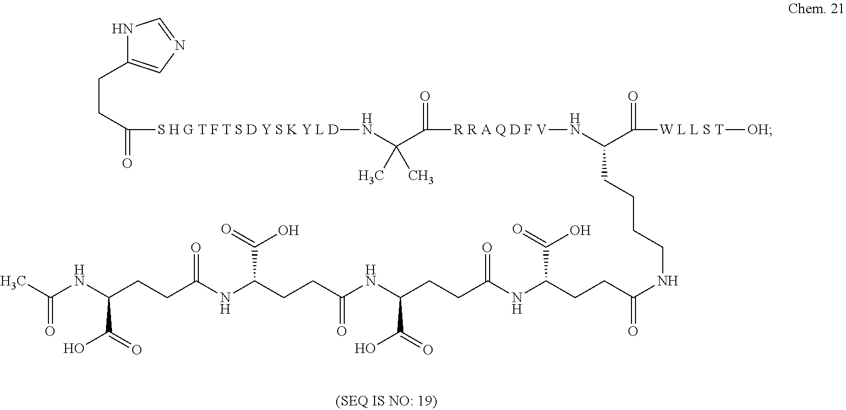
N1C(CCC(=O)[S H G T F T S D Y S K Y L D]NC(C(=O)[R R A Q D F V]NC(C(=O)[W L L S T][OH])CCCCNC(CCC(NC(CCC(NC(CCC(NC(CCC(NC(C)=O)C(=O)O)=O)C(=O)O)=O)C(=O)O)=O)C(=O)O)=O)(C)C)=CN=C1
